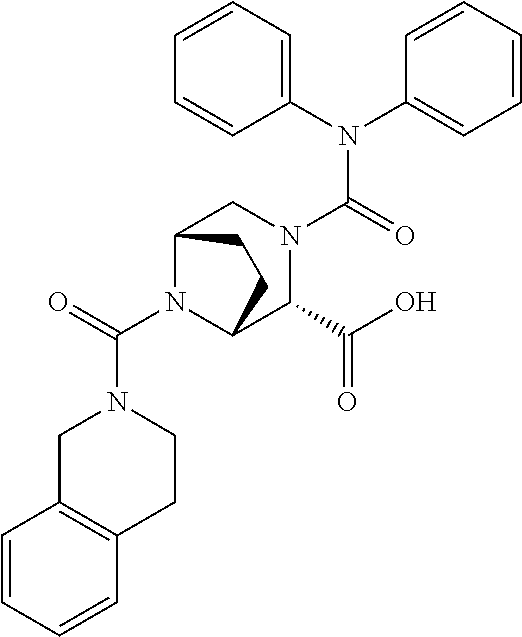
C12=C(C=CC=C1)CCN(C(N1C3C(C(O)=O)N(C(N(C4=CC=CC=C4)C4=CC=CC=C4)=O)CC1CC3)=O)C2
